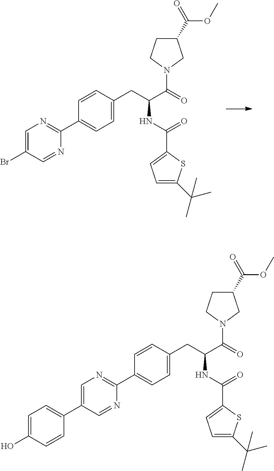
C1=C(Br)C=NC(C2=CC=C(CC(C(=O)N3CC(C(OC)=O)CC3)NC(=O)C3=CC=C(C(C)(C)C)S3)C=C2)=N1.C1=C(C2=CC=C(O)C=C2)C=NC(C2=CC=C(CC(C(=O)N3CC(C(OC)=O)CC3)NC(=O)C3=CC=C(C(C)(C)C)S3)C=C2)=N1
